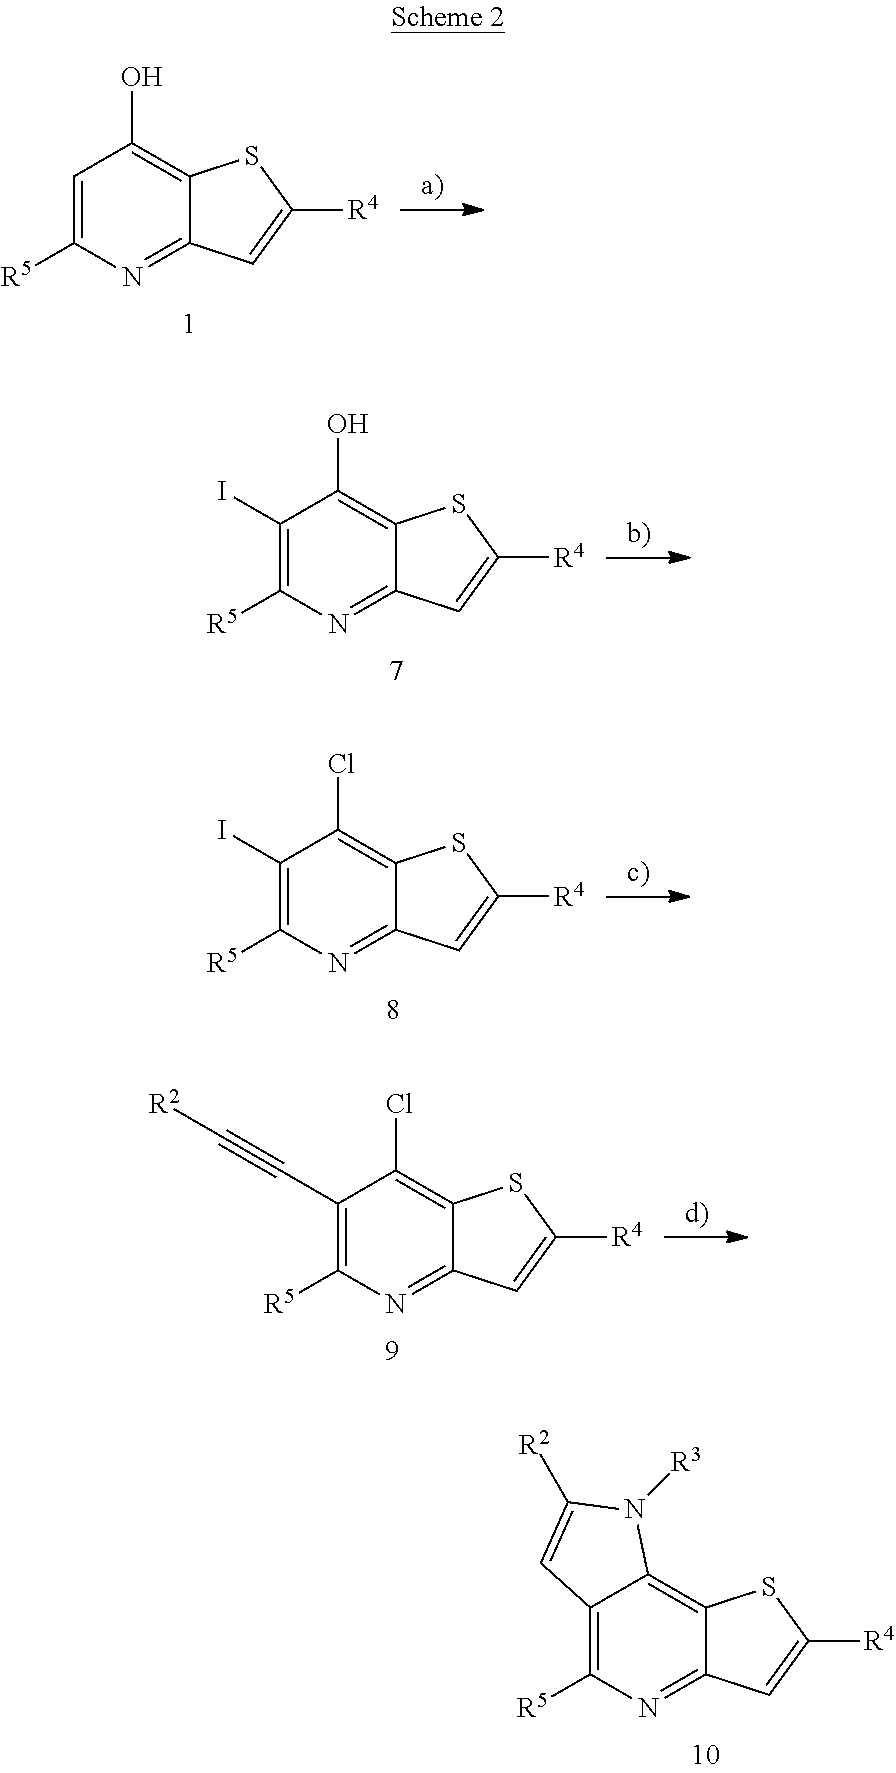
C1=C([R5])N=C2C(=C1O)SC([R4])=C2.C1(I)=C([R5])N=C2C(=C1O)SC([R4])=C2.C1(I)=C([R5])N=C2C(=C1Cl)SC([R4])=C2.C1(C#C[R2])=C([R5])N=C2C(=C1Cl)SC([R4])=C2.C12=C([R5])N=C3C(=C1N([R3])C([R2])=C2)SC([R4])=C3
